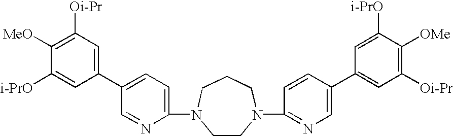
C1(C2=CC=C(N3CCN(C4=NC=C(C5=CC([Oi-Pr])=C([OMe])C([i-PrO])=C5)C=C4)CCC3)N=C2)=CC([Oi-Pr])=C([MeO])C([i-PrO])=C1
